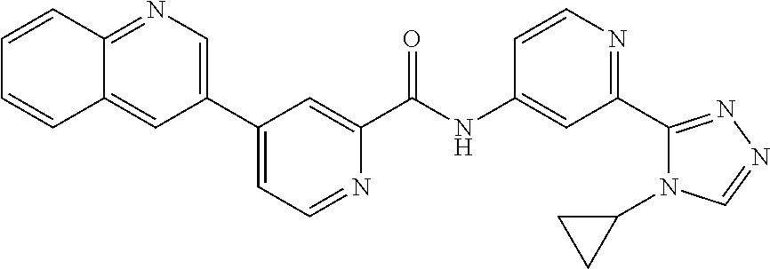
C12=NC=C(C3=CC=NC(C(NC4=CC(C5=NN=CN5C5CC5)=NC=C4)=O)=C3)C=C1C=CC=C2
